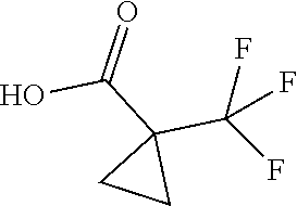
C(C1(C(F)(F)F)CC1)(O)=O
